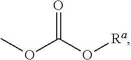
COC(O[Ra])=O
